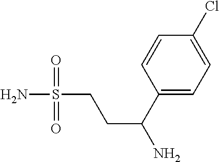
C1(C(N)CCS(N)(=O)=O)=CC=C(Cl)C=C1
